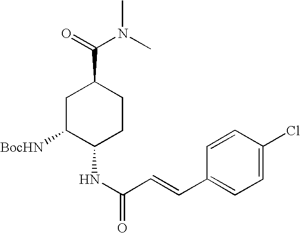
C1C([BocHN])C(NC(C=CC2=CC=C(Cl)C=C2)=O)CCC1C(=O)N(C)C
